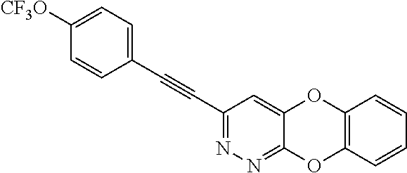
C1(C#CC2=CC=C([CF3O])C=C2)=NN=C2C(=C1)OC1=C(O2)C=CC=C1
